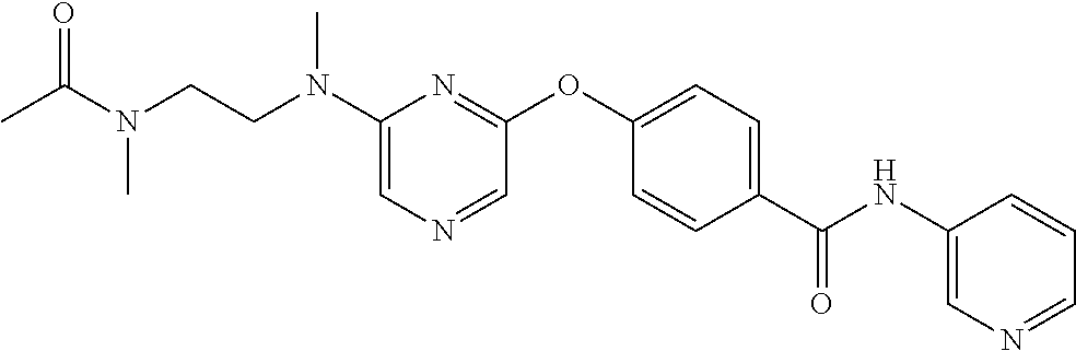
N(C1=CN=CC(OC2=CC=C(C(=O)NC3=CN=CC=C3)C=C2)=N1)(CCN(C(=O)C)C)C
